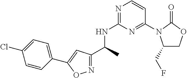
N1=C(NC(C2=NOC(C3=CC=C(Cl)C=C3)=C2)C)N=C(N2C(CF)COC2=O)C=C1
